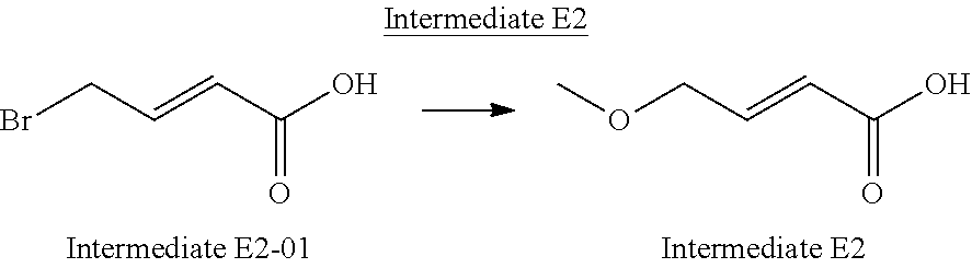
O(CC=CC(O)=O)C.BrCC=CC(O)=O
